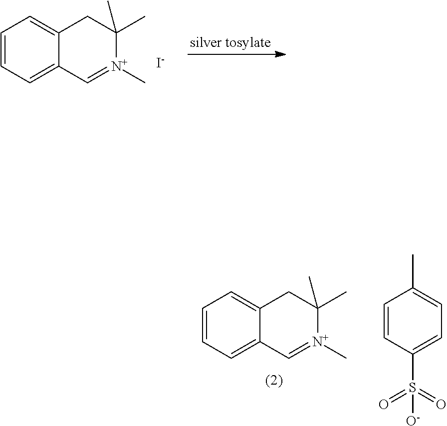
C1=CC=C2C(=C1)CC(C)(C)[N+](C)=C2.[I-].C1=CC=C2C(=C1)CC(C)(C)[N+](C)=C2.C1=CC(S(=O)(=O)[O-])=CC=C1C
